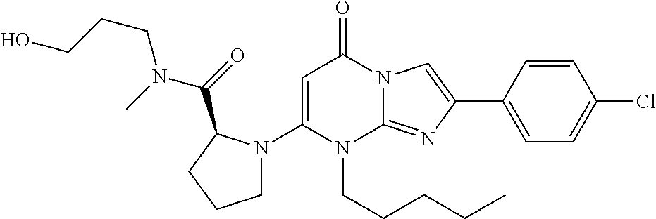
C1(N2CCCC2C(=O)N(C)CCCO)=CC(=O)N2C(=NC(C3=CC=C(Cl)C=C3)=C2)N1CCCCC
